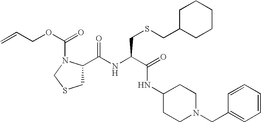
C1(C(NC(C(=O)NC2CCN(CC3=CC=CC=C3)CC2)CSCC2CCCCC2)=O)CSCN1C(OCC=C)=O
